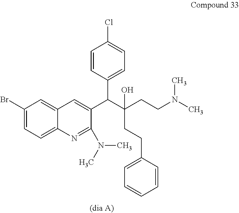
C1(Br)=CC=C2C(=C1)C=C(C(C(CCN(C)C)(CCC1=CC=CC=C1)O)C1=CC=C(Cl)C=C1)C(N(C)C)=N2
